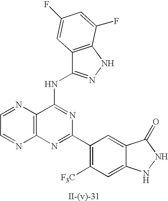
C12=C(N=C(C3=C([F3C])C=C4C(=C3)C(=O)NN4)N=C1NC1=NNC3=C1C=C(F)C=C3F)N=CC=N2
